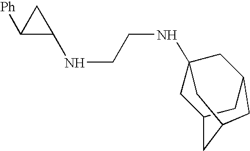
N(C1C([Ph])C1)CCNC12CC3CC(C1)CC(C3)C2
